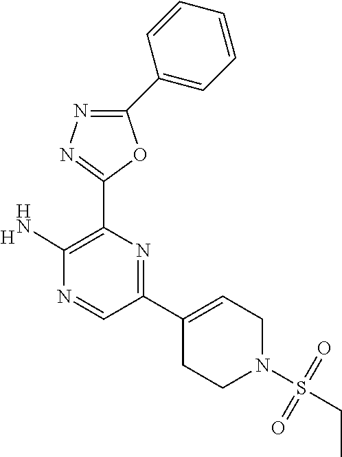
C1(C2=CC=CC=C2)=NN=C(C2=C(N)N=CC(C3=CCN(S(CC)(=O)=O)CC3)=N2)O1.[H]
